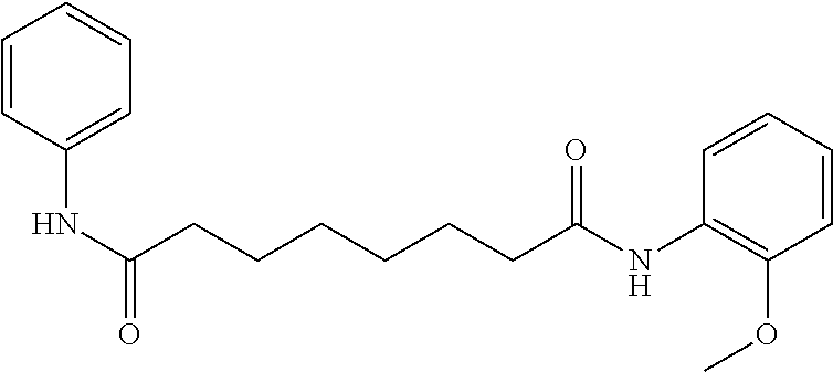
C1=CC(NC(CCCCCCC(=O)NC2=C(OC)C=CC=C2)=O)=CC=C1
